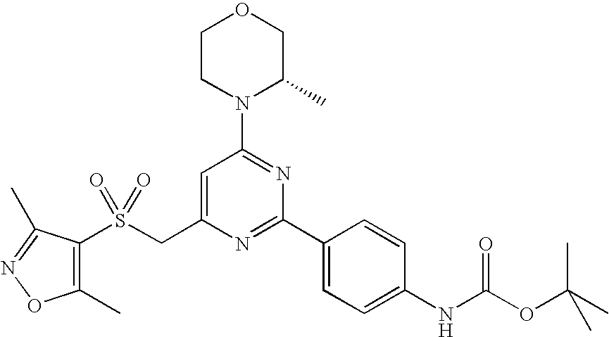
C1(C)=C(S(CC2=CC(N3C(C)COCC3)=NC(C3=CC=C(NC(OC(C)(C)C)=O)C=C3)=N2)(=O)=O)C(C)=NO1
